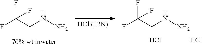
FC(CNN)(F)F.FC(CNN)(F)F.Cl.Cl
